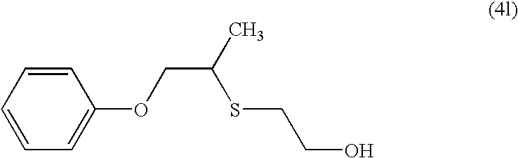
C1=CC=C(OCC(C)SCCO)C=C1
